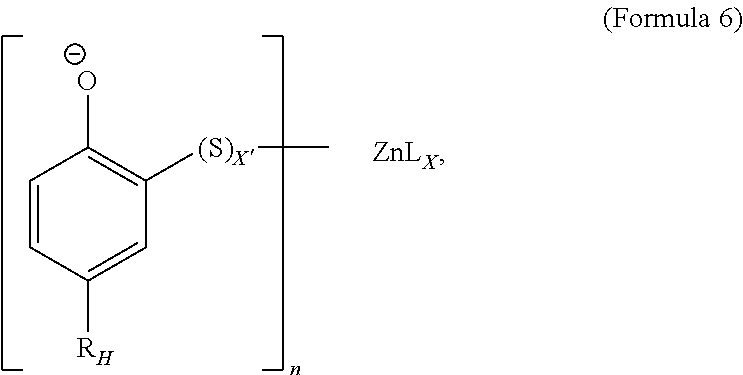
C1=CC([RH])=CC([(S)X]C)=C1[O-]
